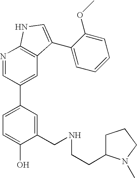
N1=CC(C2=CC=C(O)C(CNCCC3CCCN3C)=C2)=CC2=C1NC=C2C1=CC=CC=C1OC
